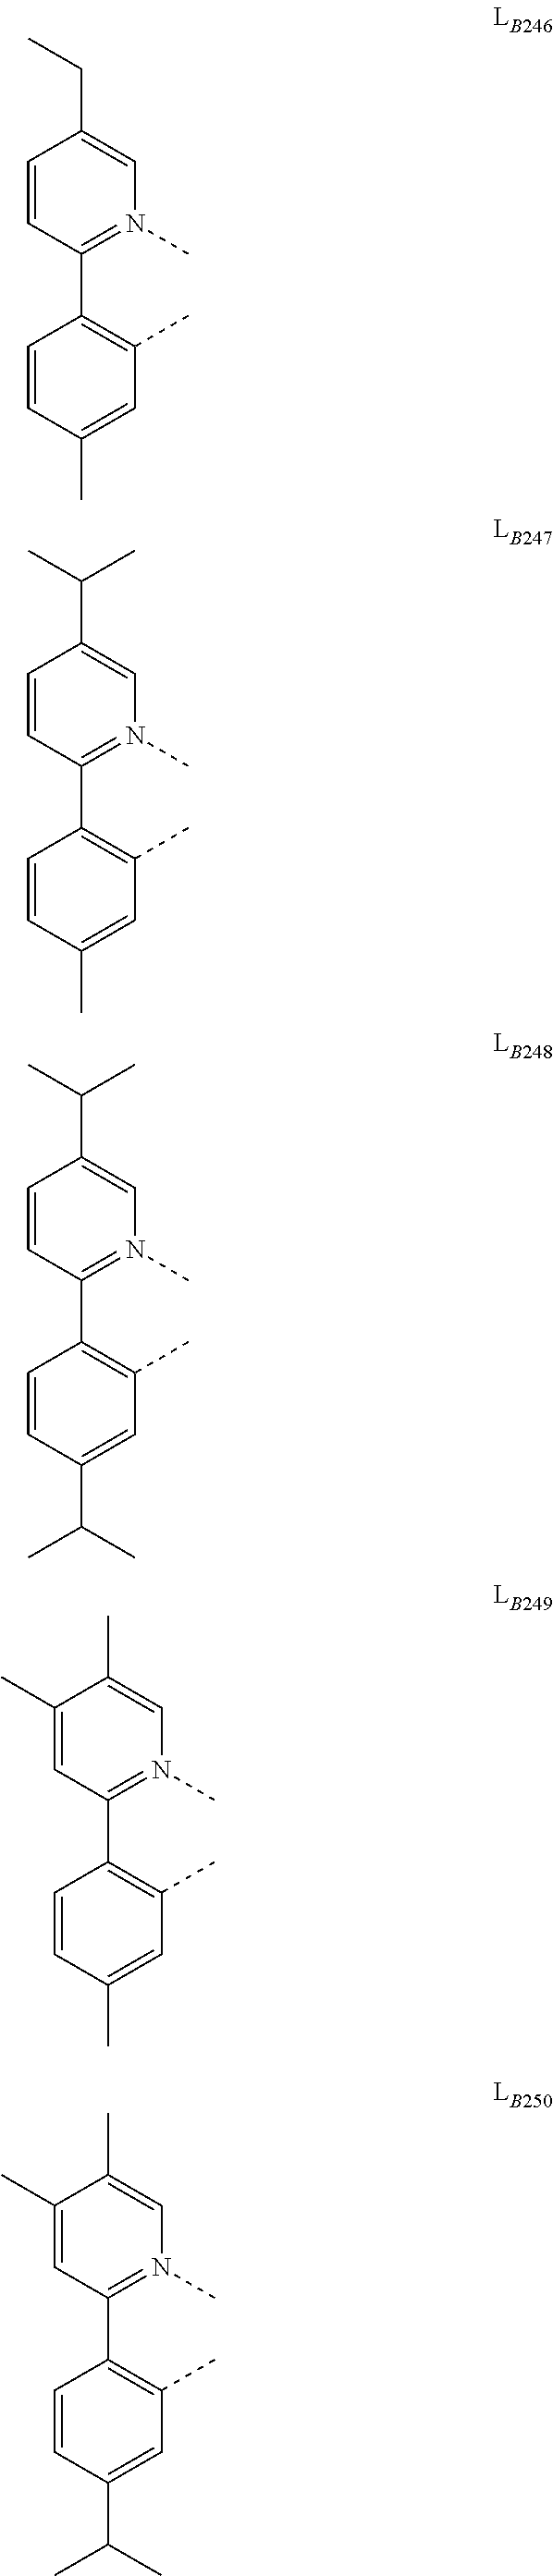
C1=CC(C)=CC(C)=C1C1=N(C)C=C(CC)C=C1.C1=CC(C)=CC(C)=C1C1=N(C)C=C(C(C)C)C=C1.C1=CC(C(C)C)=CC(C)=C1C1=N(C)C=C(C(C)C)C=C1.C1=CC(C)=CC(C)=C1C1=N(C)C=C(C)C(C)=C1.C1=CC(C(C)C)=CC(C)=C1C1=N(C)C=C(C)C(C)=C1
